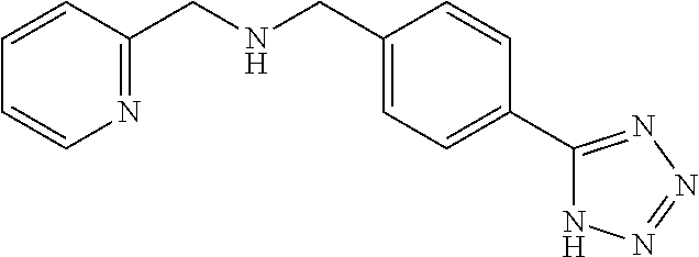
N1=C(CNCC2=CC=C(C3=NN=NN3)C=C2)C=CC=C1
